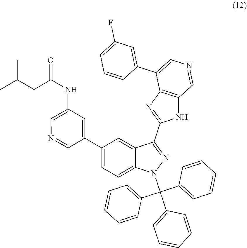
C1=CC(C2=CN=CC3=C2N=C(C2=NN(C(C4=CC=CC=C4)(C4=CC=CC=C4)C4=CC=CC=C4)C4=CC=C(C5=CC(NC(CC(C)C)=O)=CN=C5)C=C24)N3)=CC(F)=C1
